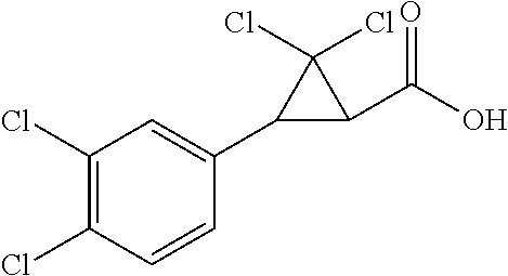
C1(Cl)=C(Cl)C=CC(C2C(C(O)=O)C2(Cl)Cl)=C1
